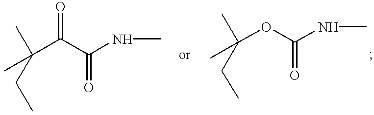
C(C(C(NC)=O)=O)(C)(C)CC.C(OC(NC)=O)(C)(C)CC
